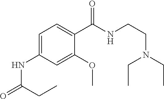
C1=C(NC(=O)CC)C=C(OC)C(C(NCCN(CC)CC)=O)=C1
